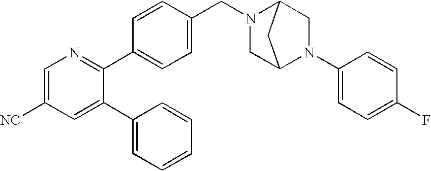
C1=C([NC])C=C(C2=CC=CC=C2)C(C2=CC=C(CN3CC4N(C5=CC=C(F)C=C5)CC3C4)C=C2)=N1
